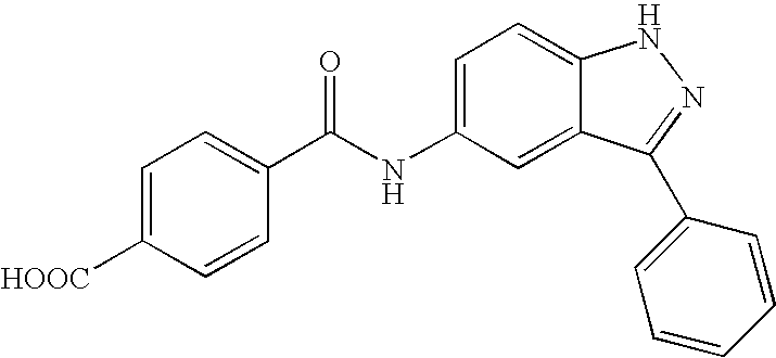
C1([HOOC])=CC=C(C(NC2=CC=C3C(=C2)C(C2=CC=CC=C2)=NN3)=O)C=C1
